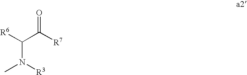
[R6]C(C([R7])=O)N([R3])C
